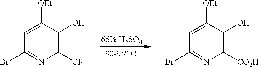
[66% H2SO4].C1([CN])=C(O)C([OEt])=CC(Br)=N1.C1([CO2H])=C(O)C([OEt])=CC(Br)=N1
